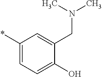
C1(*)=CC=C(O)C(CN(C)C)=C1
